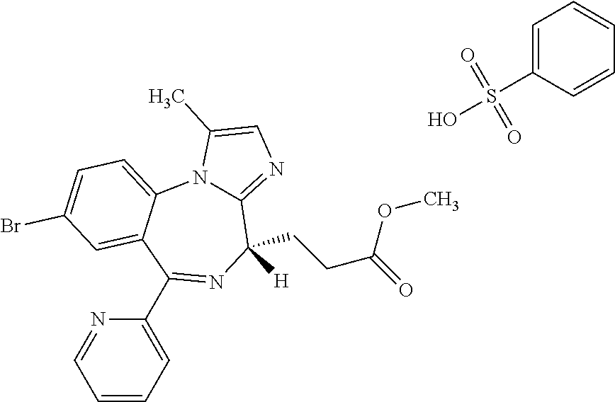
C1=CC=C(C2=NC(CCC(=O)OC)([H])C3=NC=C(C)N3C3=CC=C(Br)C=C23)N=C1.OS(C1=CC=CC=C1)(=O)=O
